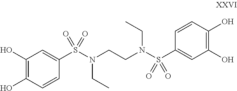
C1(O)=C(O)C=CC(S(N(CCN(S(C2=CC(O)=C(O)C=C2)(=O)=O)CC)CC)(=O)=O)=C1
